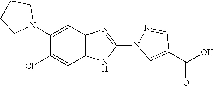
C1(N2CCCC2)=CC2=C(C=C1Cl)NC(N1N=CC(C(=O)O)=C1)=N2
